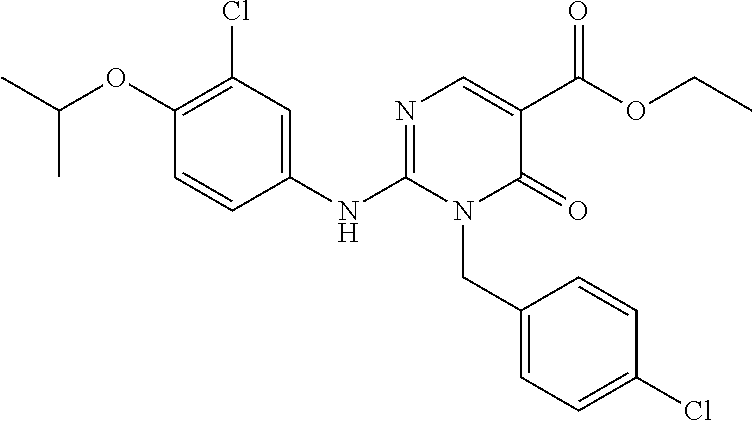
C1(NC2=NC=C(C(OCC)=O)C(=O)N2CC2=CC=C(Cl)C=C2)=CC(Cl)=C(OC(C)C)C=C1
